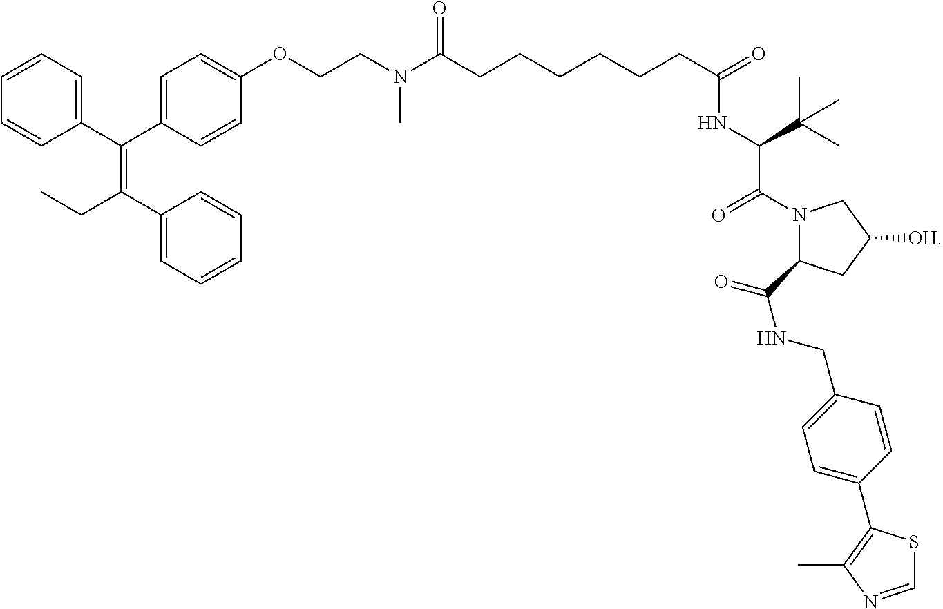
C1=CC=C(C(C2=CC=C(OCCN(C(CCCCCCC(=O)NC(C(N3C(C(=O)NCC4=CC=C(C5=C(C)N=CS5)C=C4)CC([OH])C3)=O)C(C)(C)C)=O)C)C=C2)=C(C2=CC=CC=C2)CC)C=C1
